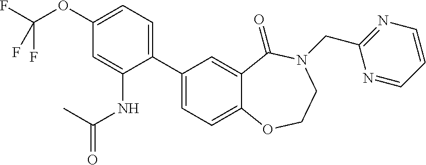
C1(C2=CC=C3C(=C2)C(=O)N(CC2=NC=CC=N2)CCO3)=CC=C(OC(F)(F)F)C=C1NC(=O)C
